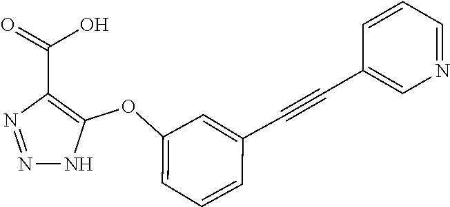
N1=NC(C(=O)O)=C(OC2=CC=CC(C#CC3=CN=CC=C3)=C2)N1
